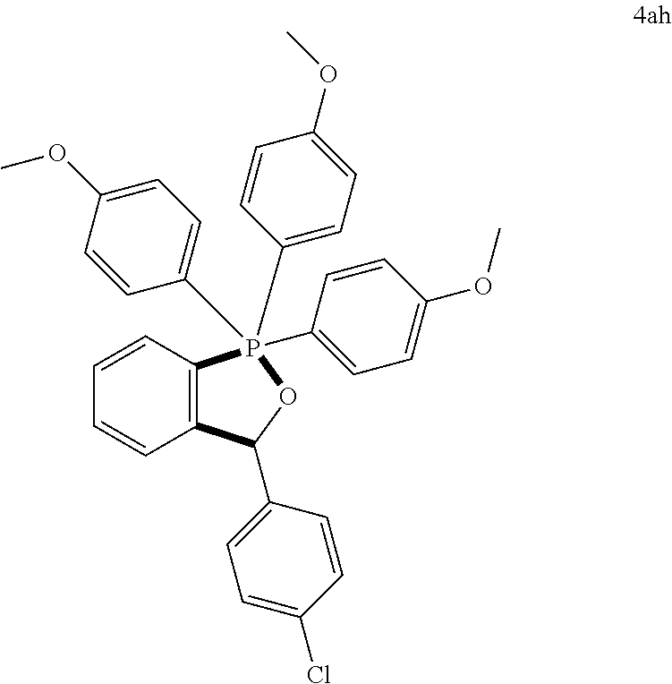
C1=CC=CC2=C1P(C1=CC=C(OC)C=C1)(C1=CC=C(OC)C=C1)(C1=CC=C(OC)C=C1)OC2C1=CC=C(Cl)C=C1
